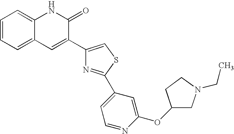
C1=CC=C2C(=C1)NC(=O)C(C1=CSC(C3=CC=NC(OC4CN(CC)CC4)=C3)=N1)=C2
